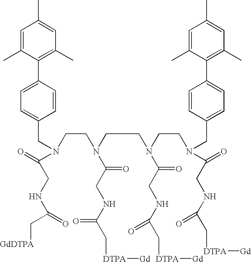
C1=C(C)C(C2=CC=C(CN(CCN(CCN(CCN(CC3=CC=C(C4=C(C)C=C(C)C=C4C)C=C3)C(=O)CNC(=O)C[DTPA][Gd])C(CNC(=O)C[DTPA][Gd])=O)C(CNC(=O)C[DTPA][Gd])=O)C(=O)CNC(=O)C[GdDTPA])C=C2)=C(C)C=C1C
